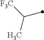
C(C)([F3C])C
